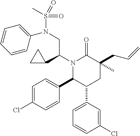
N1(C(C2CC2)CN(S(C)(=O)=O)C2=CC=CC=C2)C(C2=CC=C(Cl)C=C2)C(C2=CC=CC(Cl)=C2)CC(CC=C)(C)C1=O
